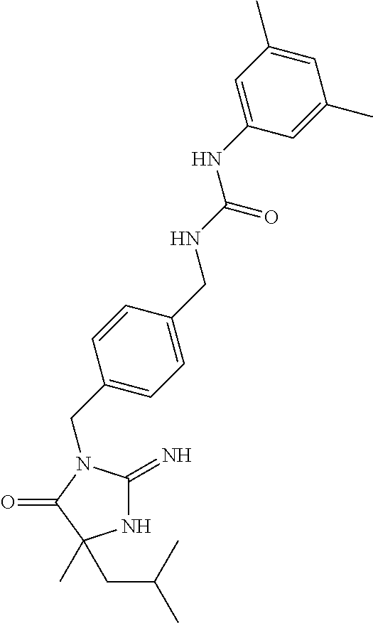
N1C(=N)N(CC2=CC=C(CNC(NC3=CC(C)=CC(C)=C3)=O)C=C2)C(=O)C1(C)CC(C)C
